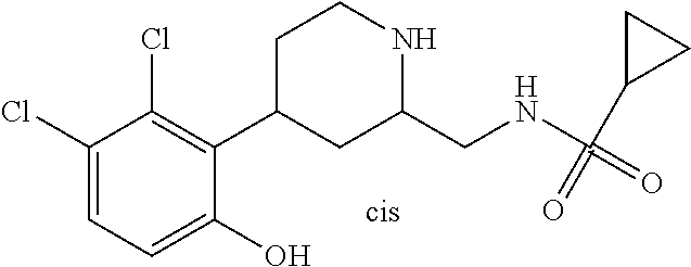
C1(Cl)=CC=C(O)C(C2CC(CNC(=O)(C3CC3)=O)NCC2)=C1Cl
